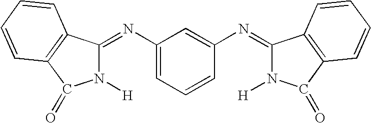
N1([H])C(=NC2=CC=CC(N=C3N([H])C(=O)C4=C3C=CC=C4)=C2)C2=C(C1=O)C=CC=C2
